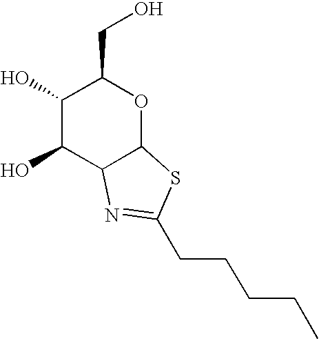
C1(O)C(O)C2C(OC1CO)SC(CCCCC)=N2
